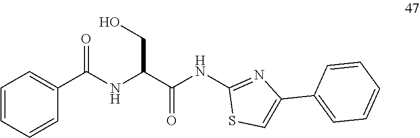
C(C(=O)NC1=NC(C2=CC=CC=C2)=CS1)(NC(C1=CC=CC=C1)=O)CO
